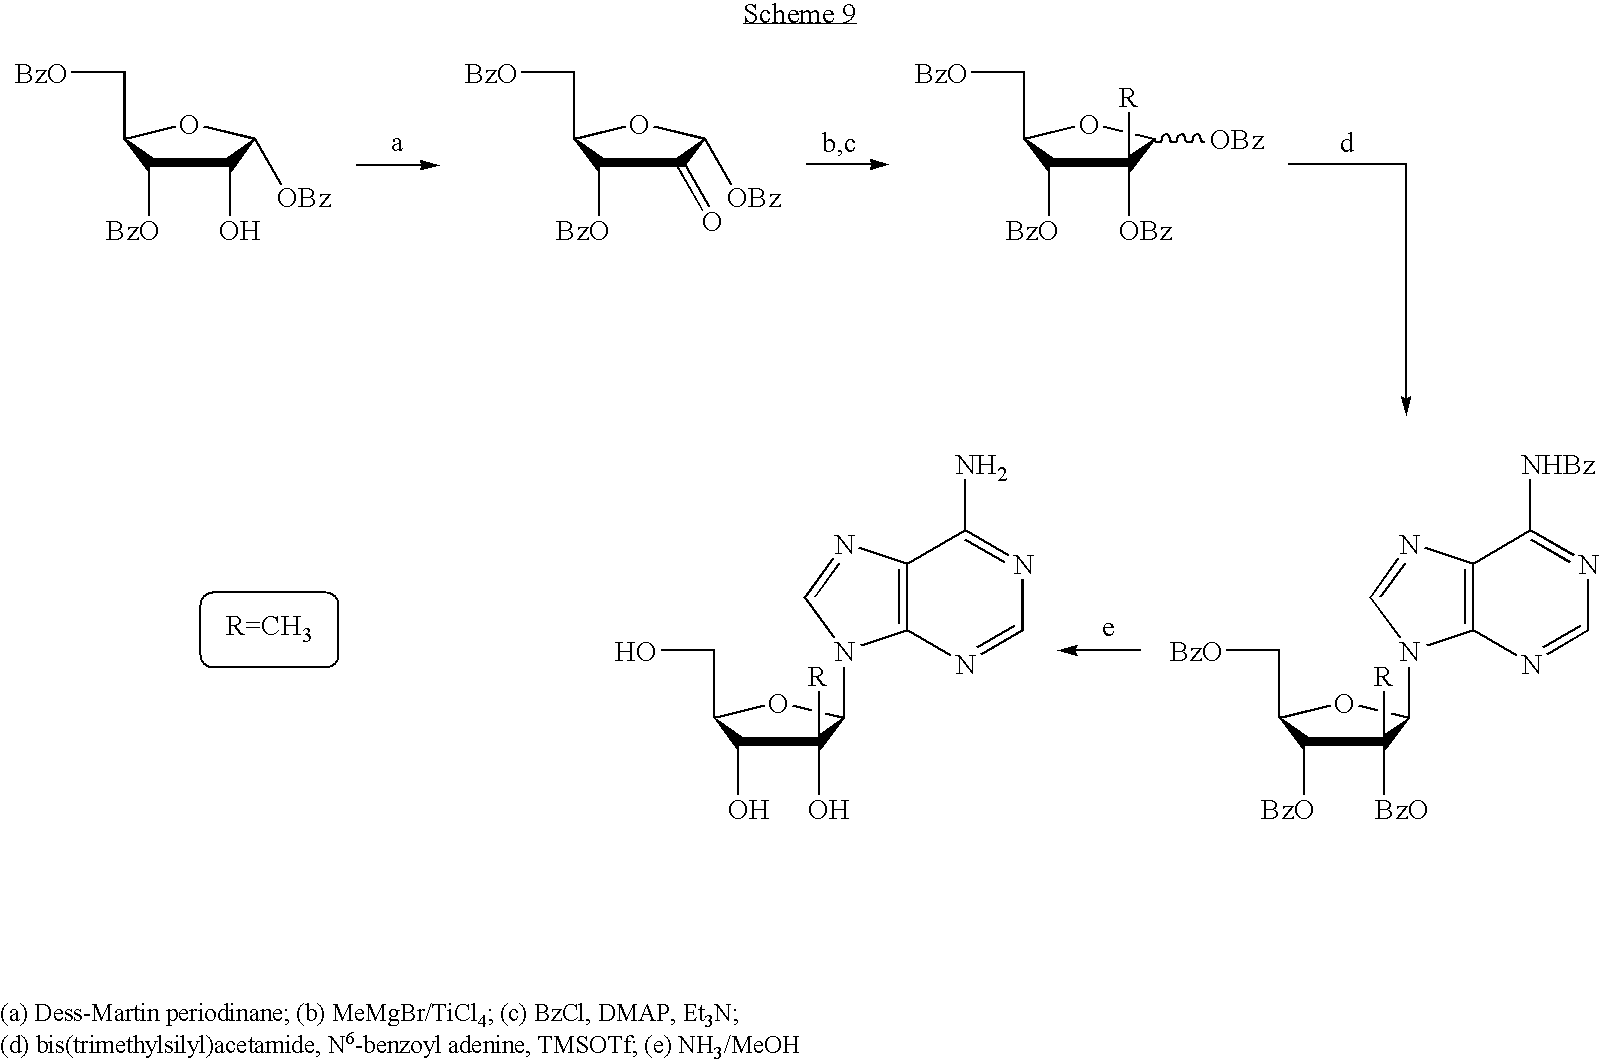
[BzO]CC1C([BzO])C(O)C([OBz])O1.C1(=O)C([BzO])C(C[BzO])OC1[OBz].C1([R])([OBz])C([BzO])C(C[BzO])OC1[OBz].C1([BzO])([R])C([BzO])C(C[BzO])OC1N1C2=C(N=C1)C([NHBz])=NC=N2.C1(O)([R])C(O)C(CO)OC1N1C2=C(N=C1)C(N)=NC=N2
